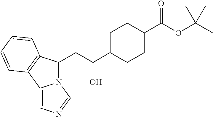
C12=CN=CN1C(CC(C1CCC(C(OC(C)(C)C)=O)CC1)O)C1=C2C=CC=C1
